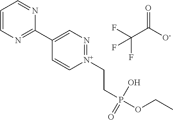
C1=CN=C(C2=CN=[N+](CCP(OCC)(O)=O)C=C2)N=C1.O=C(C(F)(F)F)[O-]
